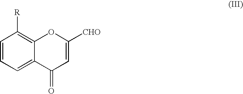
C1=CC=C2C(=C1[R])OC([CHO])=CC2=O
